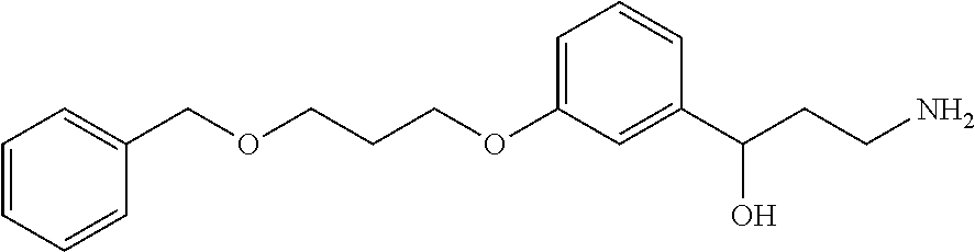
C(CCOC1=CC=CC(C(CCN)O)=C1)OCC1=CC=CC=C1
